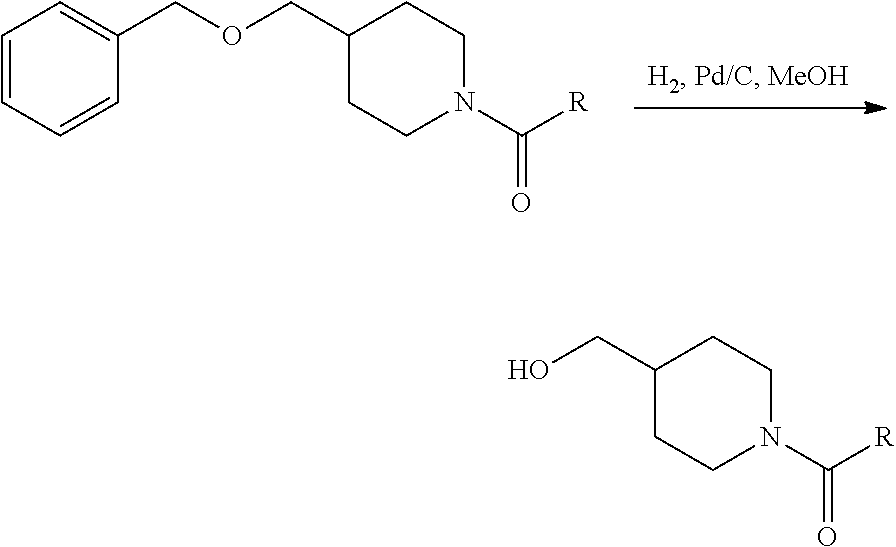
C1=CC=CC(COCC2CCN(C([R])=O)CC2)=C1.OCC1CCN(C([R])=O)CC1
